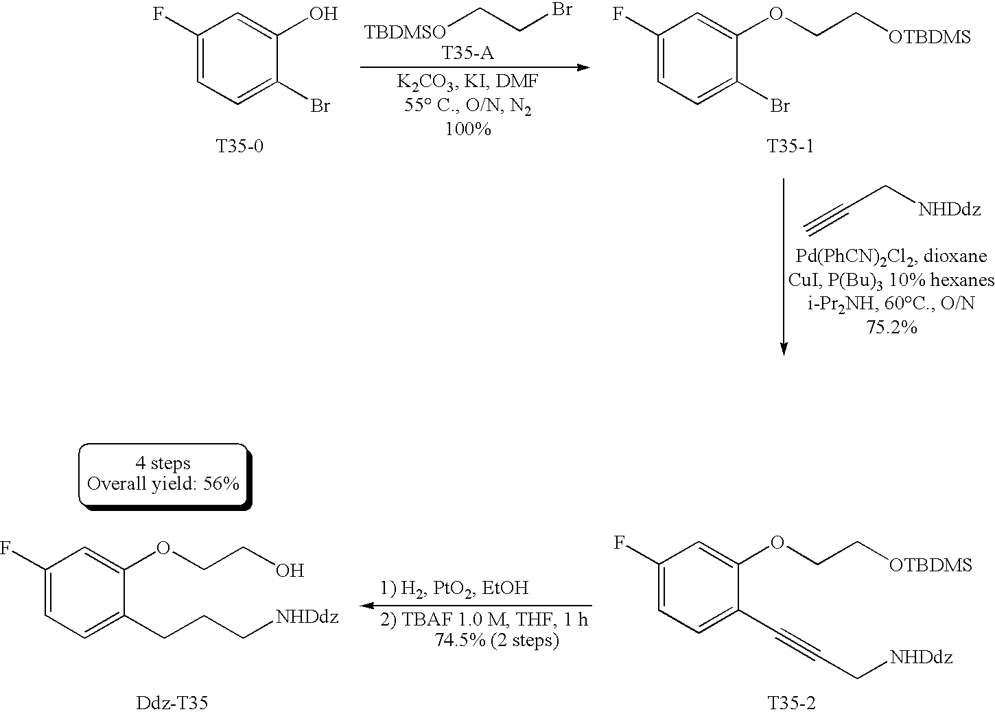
[TBDMSO]CCBr.C1(F)=CC=C(Br)C(O)=C1.C1(F)=CC=C(Br)C(OCC[OTBDMS])=C1.[T35-1].C#CC[NHDdz].C1(F)=CC=C(CCC[NHDdz])C(OCCO)=C1.C1(F)=CC=C(C#CC[NHDdz])C(OCC[OTBDMS])=C1.[T35-2].[Ddz-T35]
